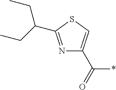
N1=C(C(CC)CC)SC=C1C(=O)*
